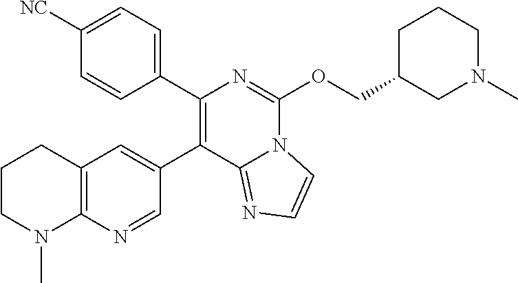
C12=C(C=C(C3=C(C4=CC=C([NC])C=C4)N=C(OCC4CN(C)CCC4)N4C3=NC=C4)C=N1)CCCN2C
